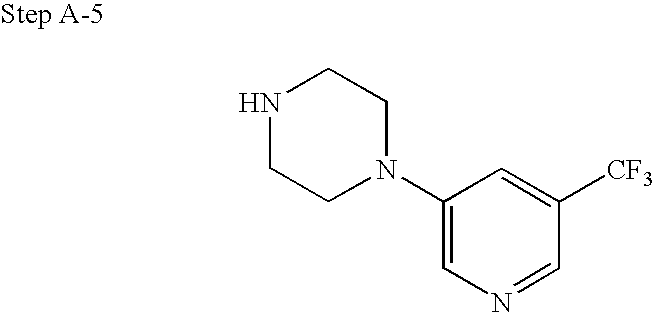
C1(N2CCNCC2)=CN=CC([CF3])=C1
